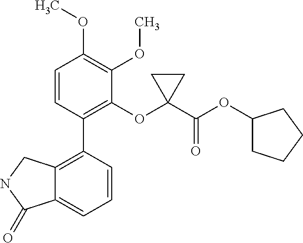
C12=C(C3=C(OC4(C(OC5CCCC5)=O)CC4)C(OC)=C(OC)C=C3)C=CC=C1C(=O)NC2
